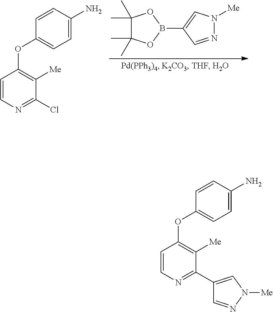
B1(C2=CN([Me])N=C2)OC(C)(C)C(C)(C)O1.C1=CN=C(Cl)C([Me])=C1OC1=CC=C(N)C=C1.C1=CN=C(C2=CN([Me])N=C2)C([Me])=C1OC1=CC=C(N)C=C1
